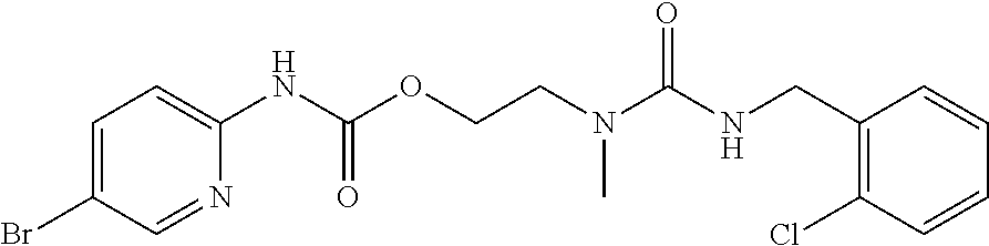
C1=CC=CC(Cl)=C1CNC(N(CCOC(NC1=CC=C(Br)C=N1)=O)C)=O
